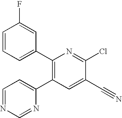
C1=NC=NC(C2=C(C3=CC=CC(F)=C3)N=C(Cl)C(C#N)=C2)=C1
